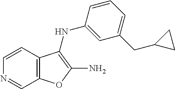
C12=C(C=CN=C1)C(NC1=CC(CC3CC3)=CC=C1)=C(N)O2
